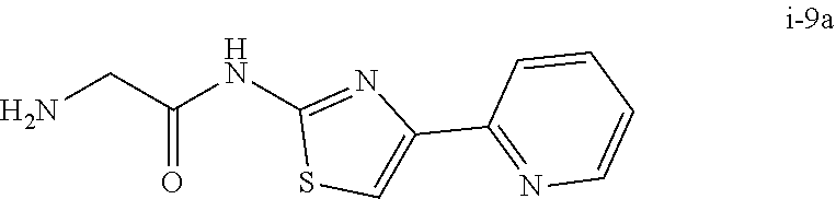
C(C(=O)NC1=NC(C2=NC=CC=C2)=CS1)N
